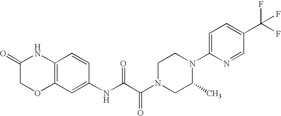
C12=C(C=CC(NC(C(N3CC(C)N(C4=CC=C(C(F)(F)F)C=N4)CC3)=O)=O)=C1)NC(=O)CO2
